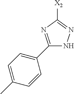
C1(C2=CC=C(C)C=C2)=NC([X2])=NN1
